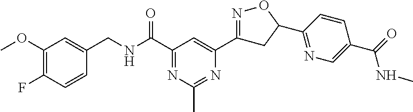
C1(OC)=C(F)C=CC(CNC(C2=NC(C)=NC(C3=NOC(C4=NC=C(C(=O)NC)C=C4)C3)=C2)=O)=C1
